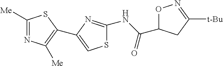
C1([Me])=NC([Me])=C(C2=CSC(NC(C3ON=C([t-Bu])C3)=O)=N2)S1
